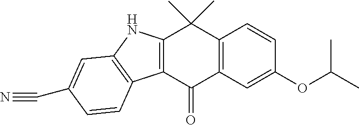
C12=C(C(=O)C3=C(C1(C)C)C=CC(OC(C)C)=C3)C1=C(N2)C=C(C#N)C=C1
